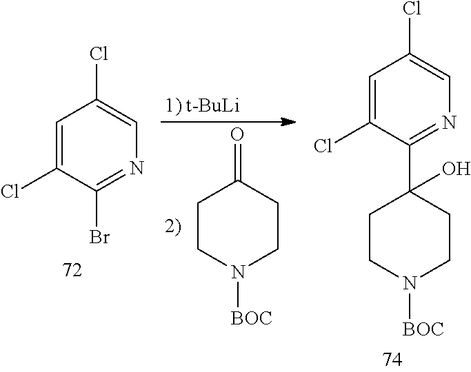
C1=C(Cl)C(Br)=NC=C1Cl.C1=C(Cl)C(C2(O)CCN([BOC])CC2)=NC=C1Cl.C1CN([BOC])CCC1=O
